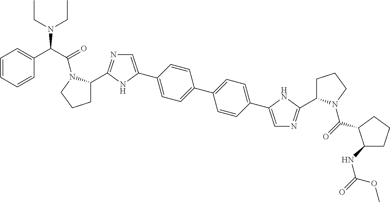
C1=C(C2=CC=C(C3=CC=C(C4=CN=C(C5CCCN5C(=O)C(C5=CC=CC=C5)N(CC)CC)N4)C=C3)C=C2)NC(C2CCCN2C(=O)C2C(NC(=O)OC)CCC2)=N1
